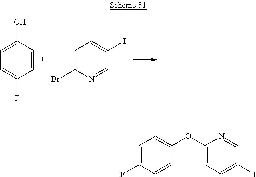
C1(O)=CC=C(F)C=C1.C1=C(I)C=NC(Br)=C1.C1=C(OC2=CC=C(I)C=N2)C=CC(F)=C1
